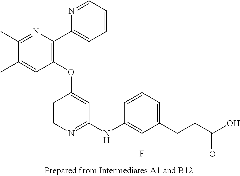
C1(OC2=CC(NC3=C(F)C(CCC(O)=O)=CC=C3)=NC=C2)=C(C2=CC=CC=N2)N=C(C)C(C)=C1
